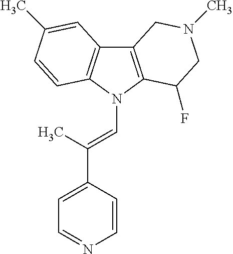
C12=C(N(C=C(C3=CC=NC=C3)C)C3=C1C=C(C)C=C3)C(F)CN(C)C2
